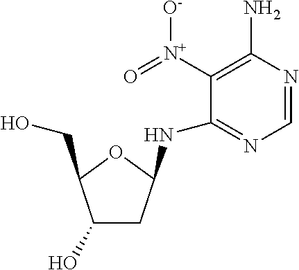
C1=NC(N)=C([N+](=O)[O-])C(NC2CC(O)C(CO)O2)=N1
